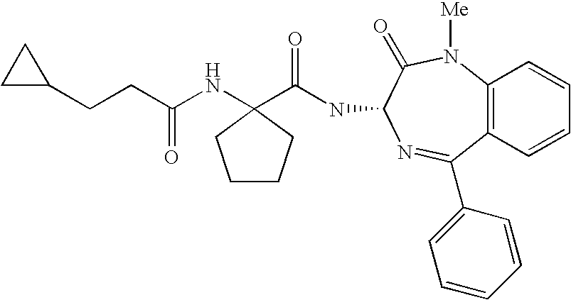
C12=C(C=CC=C1)C(C1=CC=CC=C1)=NC(NC(=O)C1(NC(CCC3CC3)=O)CCCC1)C(=O)N2[Me]
